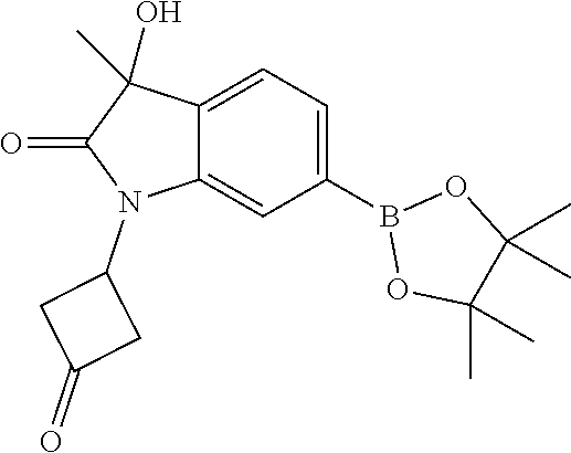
C12=CC(B3OC(C)(C)C(C)(C)O3)=CC=C1C(O)(C)C(=O)N2C1CC(=O)C1
